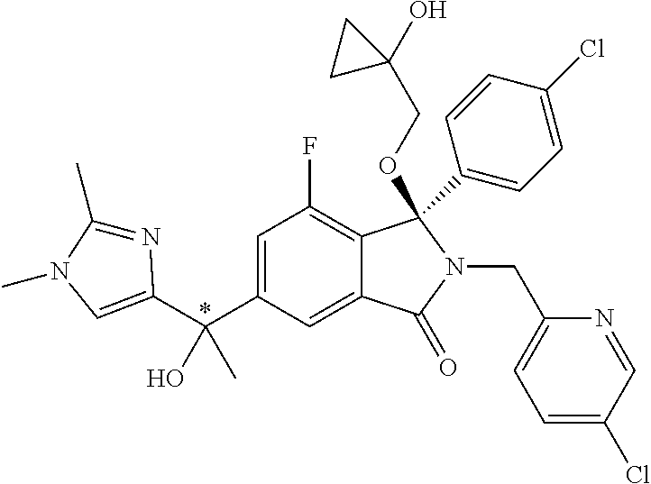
C(C1=CC(F)=C2C(=C1)C(=O)N(CC1=CC=C(Cl)C=N1)C2(OCC1(O)CC1)C1=CC=C(Cl)C=C1)(O)(C)C1=CN(C)C(C)=N1
